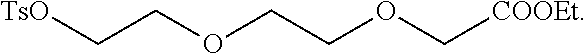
[TsO]CCOCCOC[COOEt]
